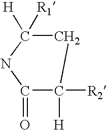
C1([R2])([H])CC([H])([R1])NC1=O
